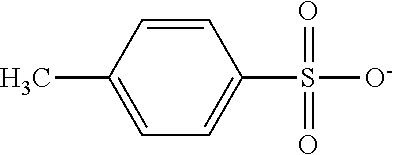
C1=C(C)C=CC(S(=O)(=O)[O-])=C1
